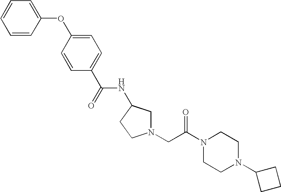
C1=CC(OC2=CC=C(C(=O)NC3CN(CC(N4CCN(C5CCC5)CC4)=O)CC3)C=C2)=CC=C1
